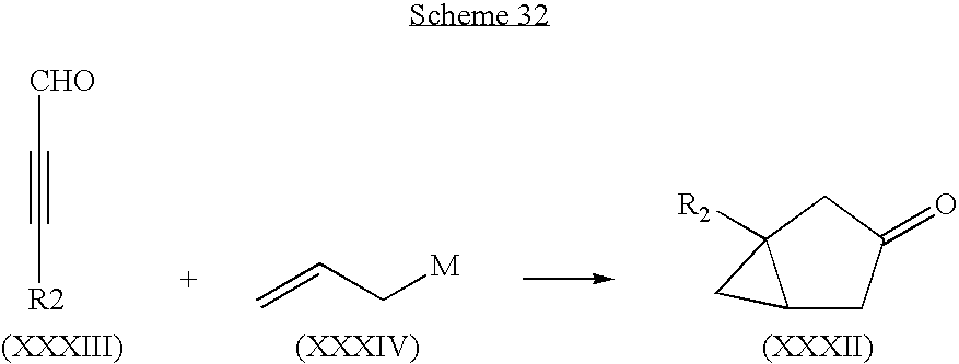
[CHO]C#C[R2].C=CC[M].C12CC(=O)CC1([R2])C2
